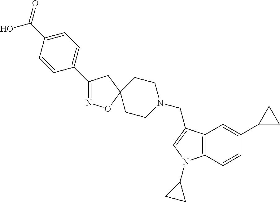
C1(C2=CC=C(C(O)=O)C=C2)=NOC2(C1)CCN(CC1=CN(C3CC3)C3=C1C=C(C1CC1)C=C3)CC2
